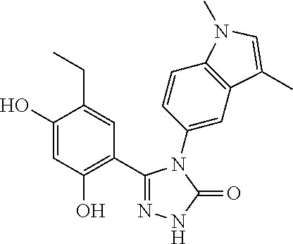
C1(O)=CC(O)=C(C2=NNC(=O)N2C2=CC3=C(C=C2)N(C)C=C3C)C=C1CC
